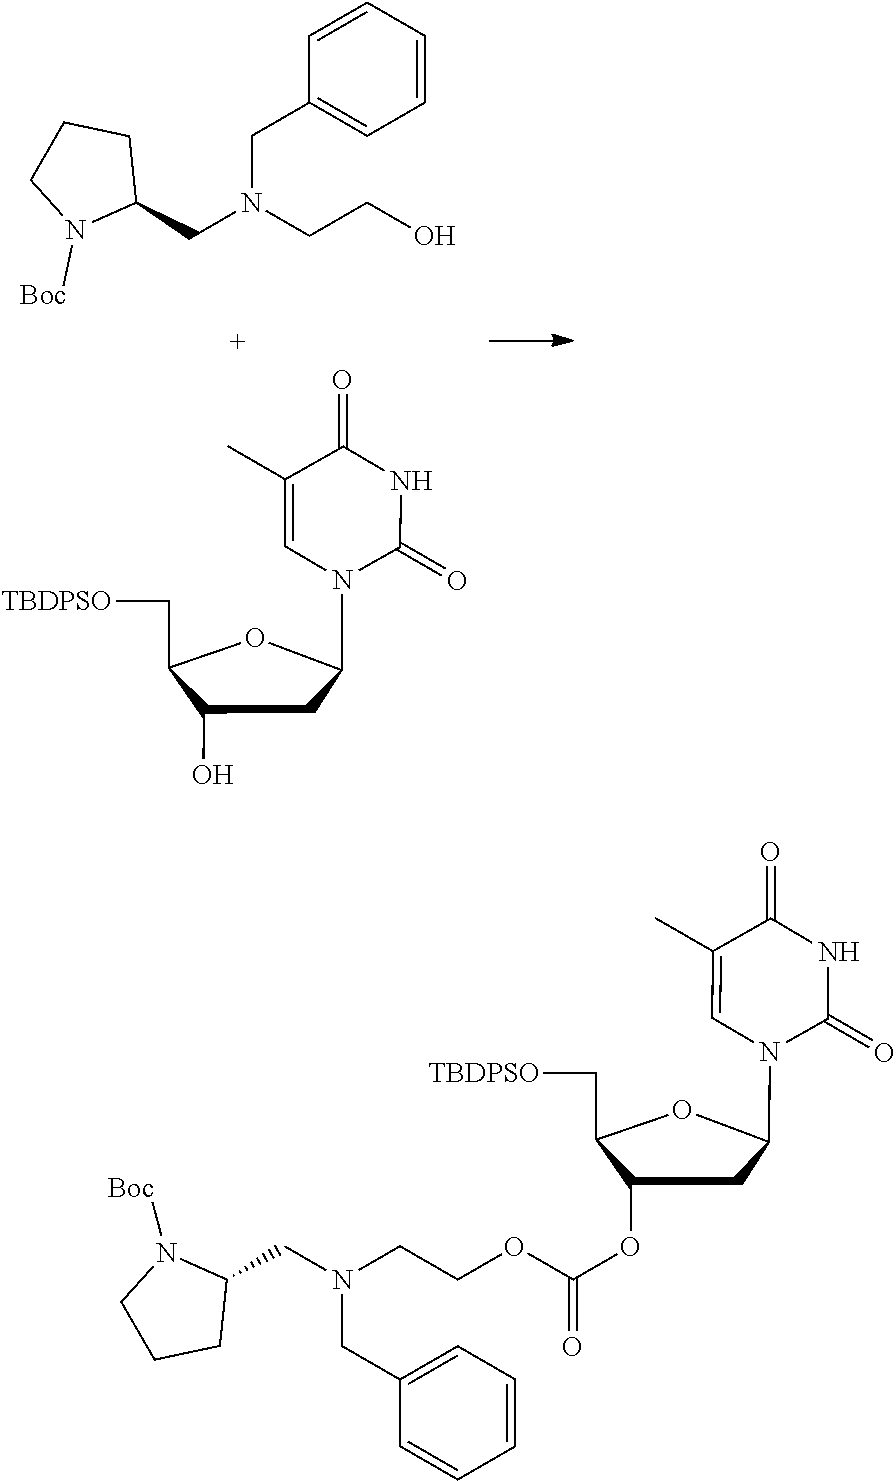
N(CCO)(CC1=CC=CC=C1)CC1CCCN1[Boc].C1(C[TBDPSO])C(O)CC(N2C(=O)NC(=O)C(C)=C2)O1.C1(C[TBDPSO])C(OC(=O)OCCN(CC2N([Boc])CCC2)CC2=CC=CC=C2)CC(N2C(=O)NC(=O)C(C)=C2)O1
